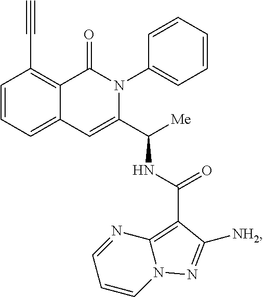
C1(C#C)=C2C(=CC=C1)C=C(C([Me])NC(=O)C1=C3N(C=CC=N3)N=C1[NH2])N(C1=CC=CC=C1)C2=O
